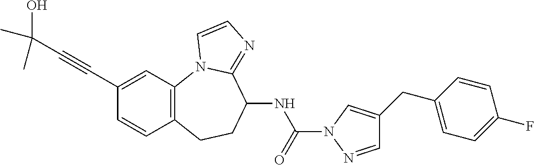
C1(C#CC(C)(O)C)=CC2=C(C=C1)CCC(NC(=O)N1C=C(CC3=CC=C(F)C=C3)C=N1)C1=NC=CN21
